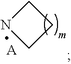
N1CCC1.[A]
